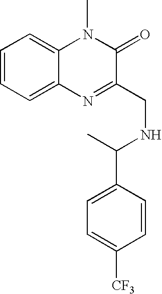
C1=CC=C2C(=C1)N(C)C(=O)C(CNC(C1=CC=C([CF3])C=C1)C)=N2
